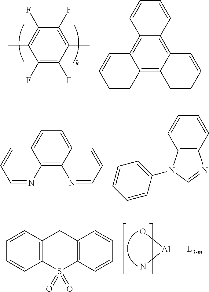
C1(F)=C(F)C(C)=C(F)C(F)=C1C.C12=C3C(=C4C(=C1C=CC=C2)C=CC=C4)C=CC=C3.C12=C3C(=CC=C1C=CC=N2)C=CC=N3.C12=C(N(C3=CC=CC=C3)C=N1)C=CC=C2.[Al]([L3-m])(O)N.C12=C(C=CC=C1)CC1=C(S2(=O)=O)C=CC=C1
